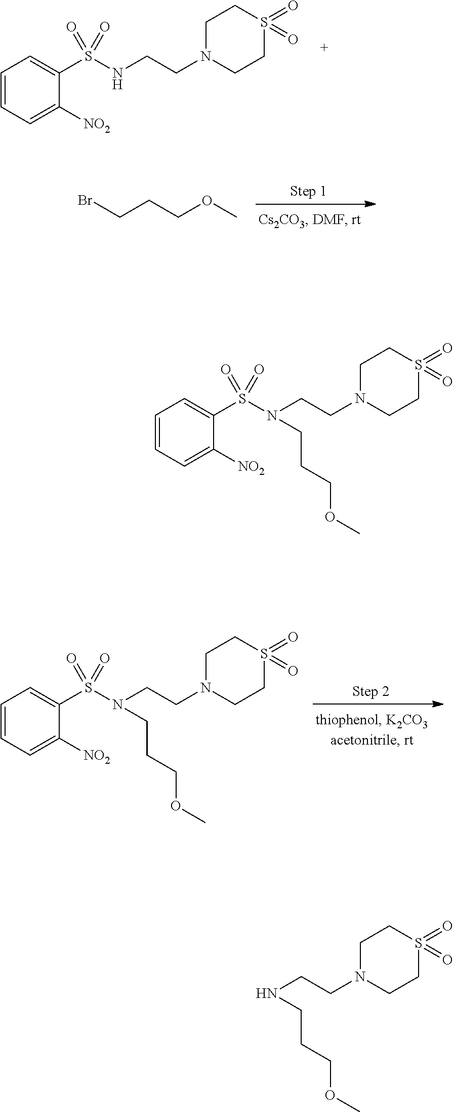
C(CCOC)Br.C1=CC=C([NO2])C(S(=O)(=O)NCCN2CCS(=O)(=O)CC2)=C1.C(CCOC)N(S(C1=CC=CC=C1[NO2])(=O)=O)CCN1CCS(=O)(=O)CC1.C(CCOC)N(S(C1=CC=CC=C1[NO2])(=O)=O)CCN1CCS(=O)(=O)CC1.C(CCOC)NCCN1CCS(=O)(=O)CC1
